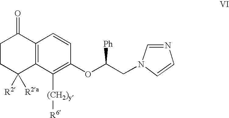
C1([R2])([R2a])C2=C(C(=O)CC1)C=CC(OC(CN1C=CN=C1)[Ph])=C2[(CH2)y][R6]
